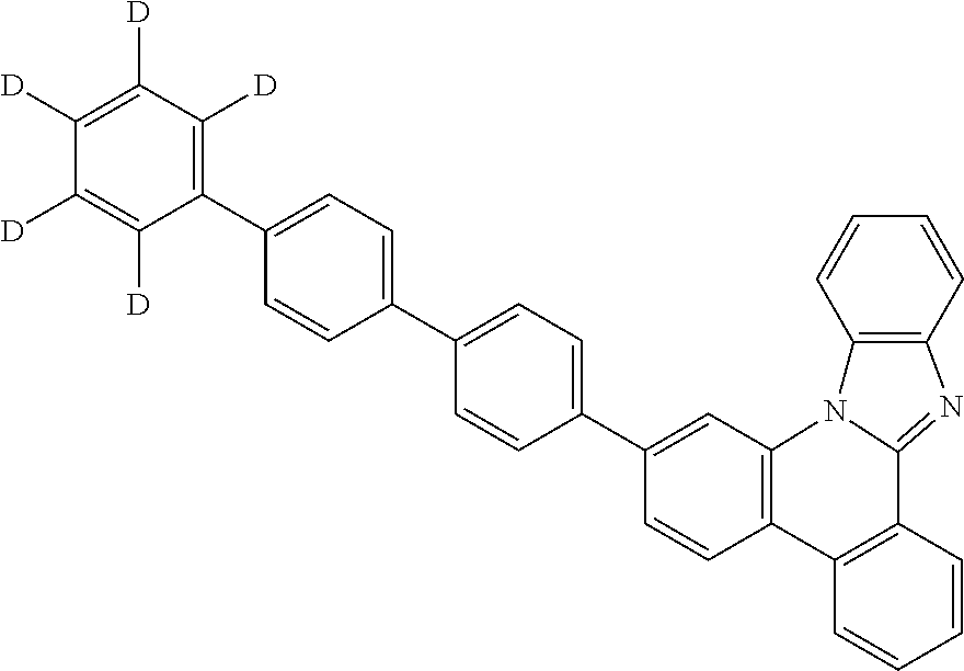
C1=CC2=C(C=C1C1=CC=C(C3=CC=C(C4=C([D])C([D])=C([D])C([D])=C4[D])C=C3)C=C1)N1C(=NC3=C1C=CC=C3)C1=C2C=CC=C1
